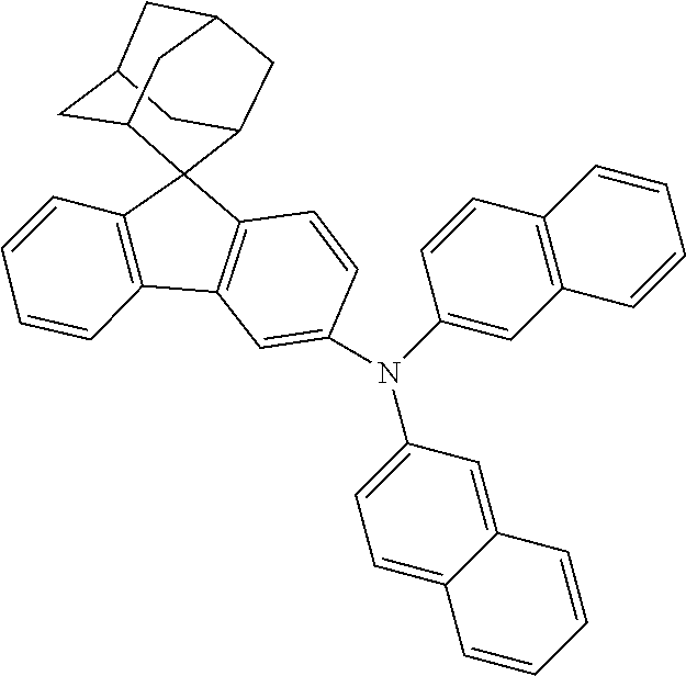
C1(N(C2=CC3=C(C=C2)C2(C4=C3C=CC=C4)C3CC4CC(CC2C4)C3)C2=CC=C3C(=C2)C=CC=C3)=CC2=C(C=C1)C=CC=C2
